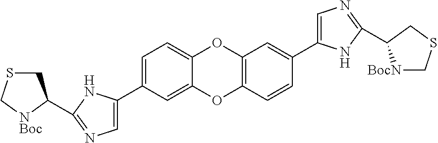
C1=C(C2=CN=C(C3CSC[NBoc]3)N2)C=C2C(=C1)OC1=C(O2)C=CC(C2=CN=C(C3[BocN]CSC3)N2)=C1
